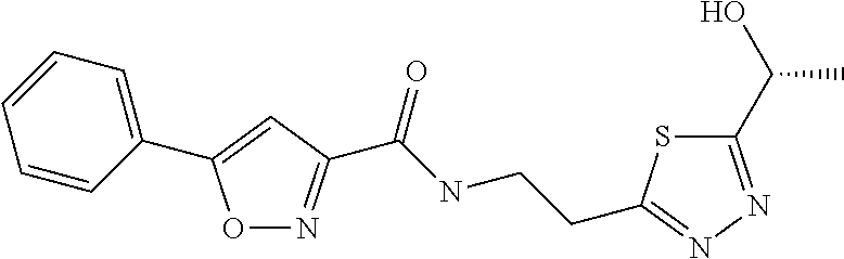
O1N=C(C(NCCC2=NN=C(C(O)C)S2)=O)C=C1C1=CC=CC=C1
